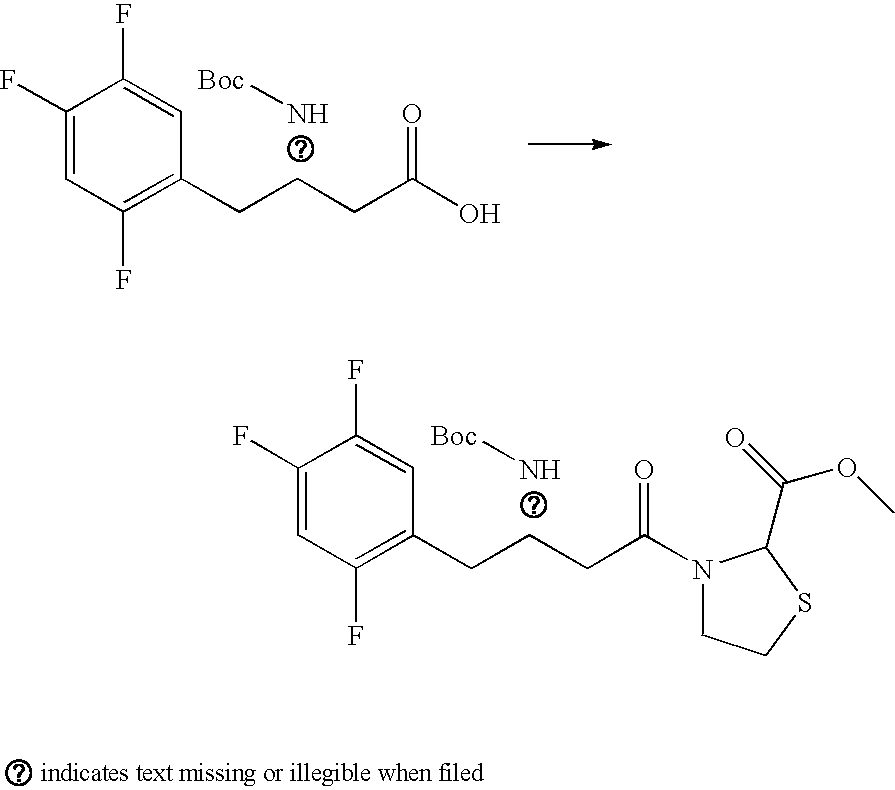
C1(F)=CC(F)=C(CCCC(O)=O)C=C1F.N[Boc].C1(F)=CC(F)=C(CCCC(N2CCSC2C(=O)OC)=O)C=C1F.N[Boc]
